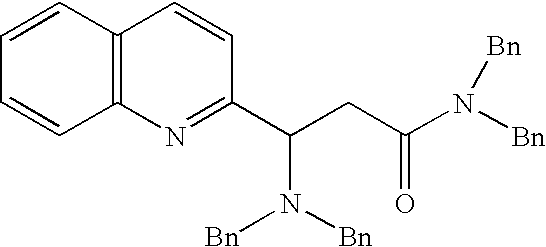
C1=CC2=C(C=C1)N=C(C(CC(N([Bn])[Bn])=O)N([Bn])[Bn])C=C2
